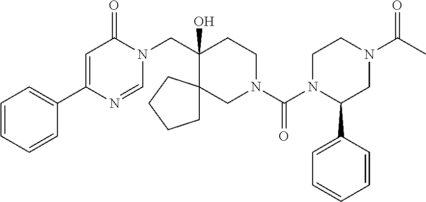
C1(C2=CC=CC=C2)=CC(=O)N(CC2(O)C3(CN(C(=O)N4C(C5=CC=CC=C5)CN(C(C)=O)CC4)CC2)CCCC3)C=N1
